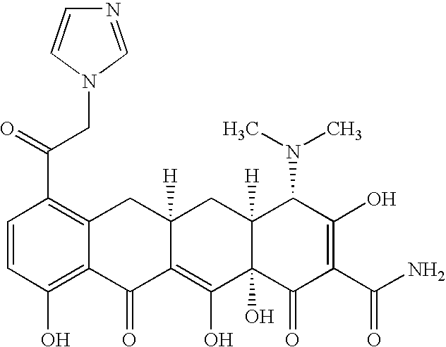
C1=CC(O)=C2C(=C1C(CN1C=NC=C1)=O)CC1([H])C(=C(O)C3(O)C([H])(C1)C(N(C)C)C(O)=C(C(N)=O)C3=O)C2=O
